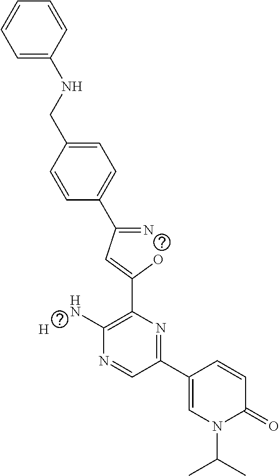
C1=CC(CNC2=CC=CC=C2)=CC=C1C(=N)C=C(O)C1=C(N)N=CC(C2=CN(C(C)C)C(=O)C=C2)=N1.[H]
